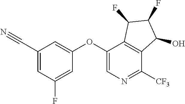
C1(OC2=CC(C#N)=CC(F)=C2)=CN=C([CF3])C2=C1C(F)C(F)C2O
